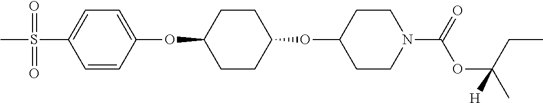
C1=CC(OC2CCC(OC3CCN(C(OC(C)([H])CC)=O)CC3)CC2)=CC=C1S(C)(=O)=O
